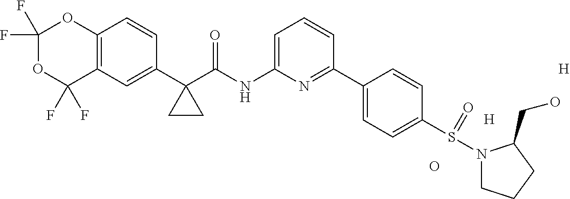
C12=C(C=C(C3(C(NC4=CC=CC(C5=CC=C(S(N6CCCC6CO)=O)C=C5)=N4)=O)CC3)C=C1)C(F)(F)OC(F)(F)O2.O.[H].[H]
